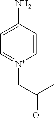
C1(N)=CC=[N+](CC(C)=O)C=C1
